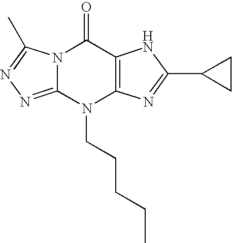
N12C(=NN=C1C)N(CCCCC)C1=C(C2=O)NC(C2CC2)=N1
